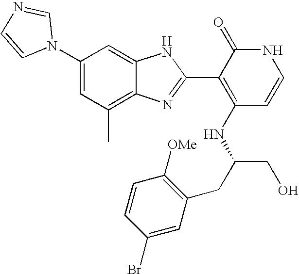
C1(C)=C2C(=CC(N3C=NC=C3)=C1)NC(C1=C(NC(CO)CC3=C([OMe])C=CC(Br)=C3)C=CNC1=O)=N2
